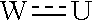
[W]:[U]
